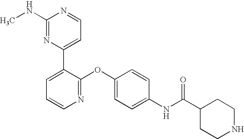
C1(NC)=NC(C2=CC=CN=C2OC2=CC=C(NC(C3CCNCC3)=O)C=C2)=CC=N1
